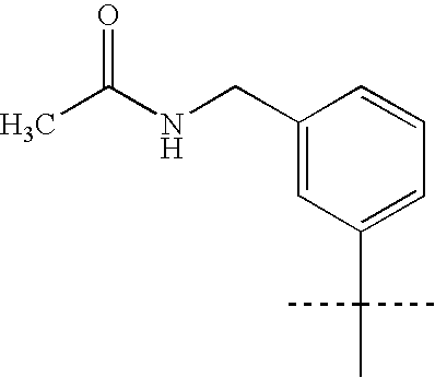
C1(CNC(C)=O)=CC(C(C)(C)C)=CC=C1
